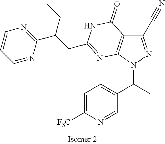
C1=NC(C(CC2=NC3=C(C(C#N)=NN3C(C)C3=CC=C([F3C])N=C3)C(=O)N2)CC)=NC=C1
